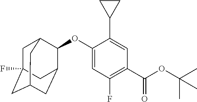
O(C1=CC(F)=C(C(OC(C)(C)C)=O)C=C1C1CC1)C1C2CC3CC(F)(CC1C3)C2
